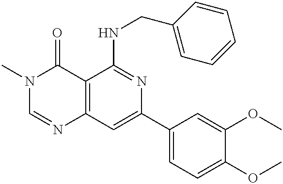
C12=C(C=C(C3=CC=C(OC)C(OC)=C3)N=C1NCC1=CC=CC=C1)N=CN(C)C2=O
